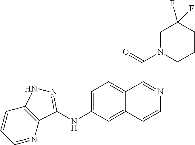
C1=CC=NC2=C1NN=C2NC1=CC=C2C(=C1)C=CN=C2C(=O)N1CCCC(F)(F)C1
